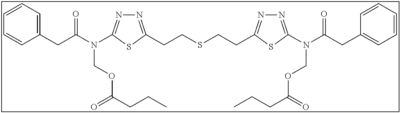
C1=CC=C(CC(N(C2=NN=C(CCSCCC3=NN=C(N(C(CC4=CC=CC=C4)=O)COC(CCC)=O)S3)S2)COC(CCC)=O)=O)C=C1
